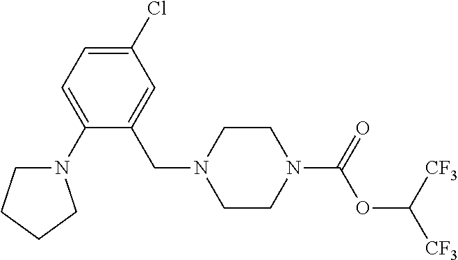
C1(N2CCCC2)=CC=C(Cl)C=C1CN1CCN(C(=O)OC([CF3])[CF3])CC1
